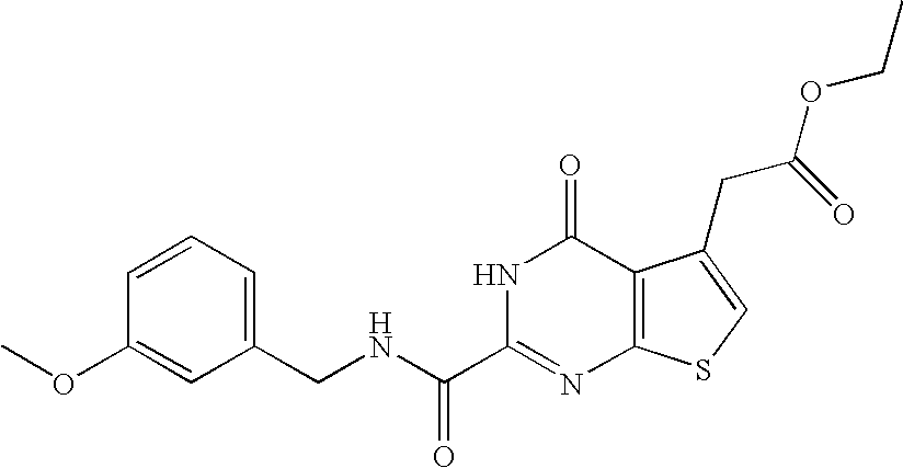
C1(CNC(C2=NC3=C(C(=O)N2)C(CC(OCC)=O)=CS3)=O)=CC=CC(OC)=C1
